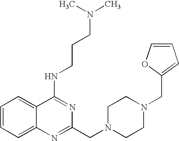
C1=CC=C2C(=C1)C(NCCCN(C)C)=NC(CN1CCN(CC3=CC=CO3)CC1)=N2
